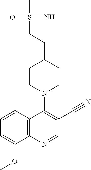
C12=C(N=CC(C#N)=C1N1CCC(CCS(C)(=N)=O)CC1)C(OC)=CC=C2
